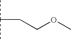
CC(C)CCOC
